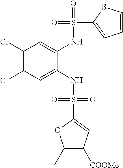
C1(Cl)=C(Cl)C=C(NS(=O)(=O)C2=CC([COOMe])=C(C)O2)C(NS(=O)(C2=CC=CS2)=O)=C1
